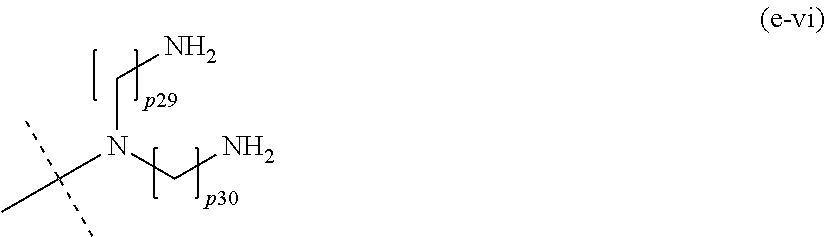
C(N(CN)C(C)(C)C)N
